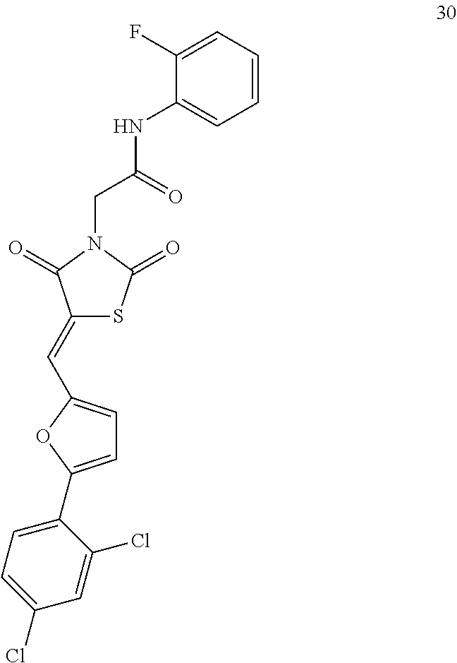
C1(=CC2=CC=C(C3=CC=C(Cl)C=C3Cl)O2)SC(=O)N(CC(NC2=CC=CC=C2F)=O)C1=O
